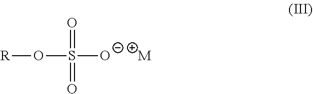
[M].S([O-])(=O)(=O)O[R]
